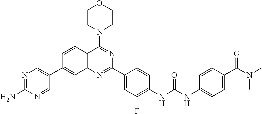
C1=CC2=C(C=C1C1=CN=C(N)N=C1)N=C(C1=CC(F)=C(NC(NC3=CC=C(C(N(C)C)=O)C=C3)=O)C=C1)N=C2N1CCOCC1
